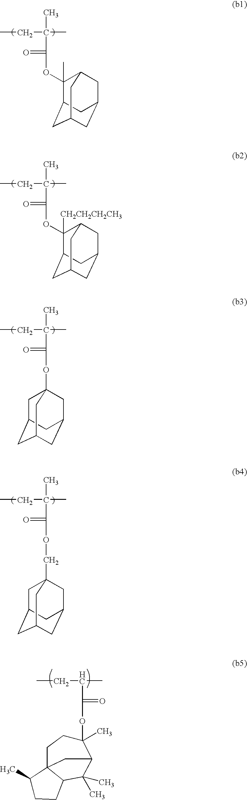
CCC(C)(C)C(=O)OC1(C)C2CC3CC(CC1C3)C2.CCC(C)(C)C(=O)OC1([CH2CH2CH2CH3])C2CC3CC(CC1C3)C2.CCC(C)(C)C(=O)OC12CC3CC(CC(C1)C3)C2.CCC(C)C(OC1(C)CCC23C(C(C)(C)C1C2)CCC3C)=O.C1C2CC3CC(CC1(COC(C(CC)(C)C)=O)C3)C2
